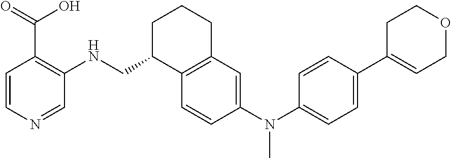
C1=CC(N(C2=CC=C(C3=CCOCC3)C=C2)C)=CC2=C1C(CNC1=C(C(O)=O)C=CN=C1)CCC2
